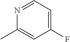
N1=CC=C(F)C=C1C
